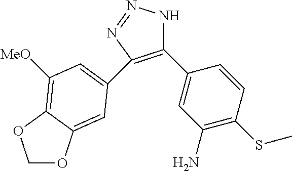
C1(C2=CC(N)=C(SC)C=C2)=C(C2=CC([MeO])=C3C(=C2)OCO3)N=NN1
